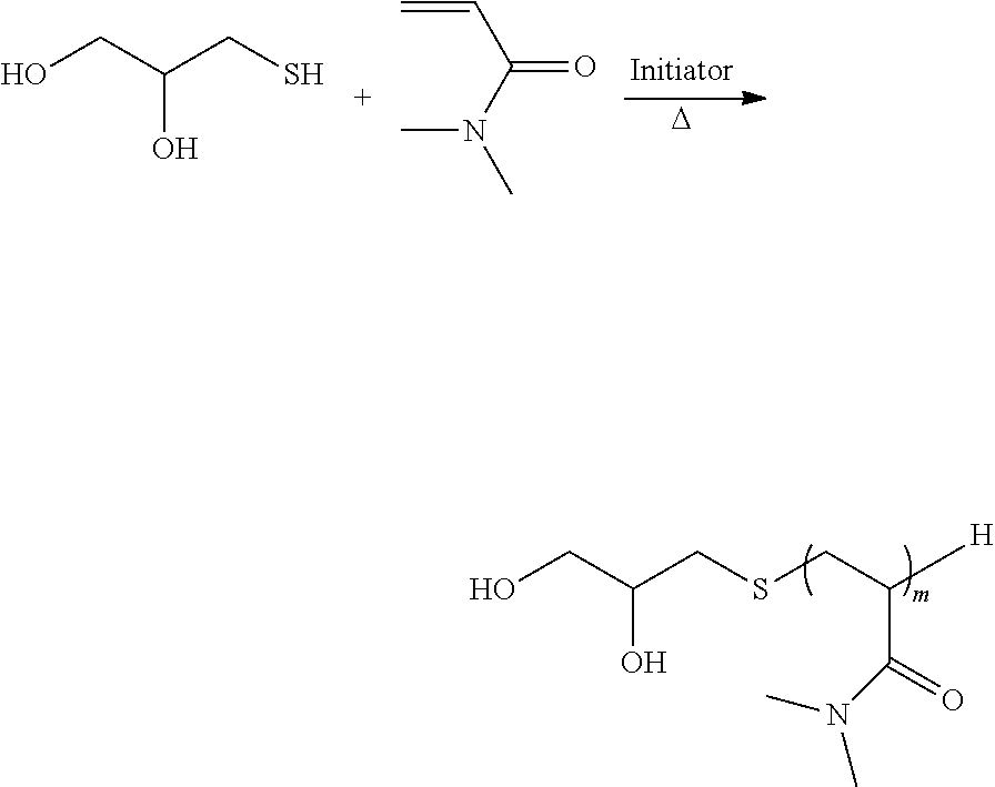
OCC(CS)O.C=CC(=O)N(C)C.[D].OCC(CSCC([H])C(N(C)C)=O)O
